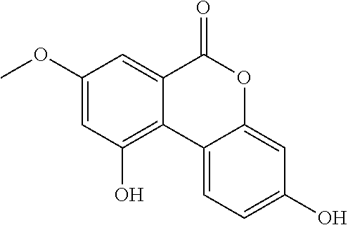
C12=C(O)C=C(OC)C=C1C(=O)OC1=CC(O)=CC=C21
